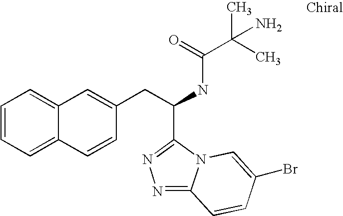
C(NC(C(C)(C)N)=O)(CC1=CC2=CC=CC=C2C=C1)C1=NN=C2N1C=C(Br)C=C2
